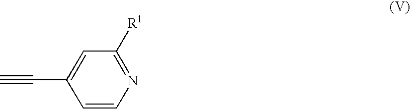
C1=CN=C([R1])C=C1C#C
